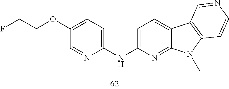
C1=NC(NC2=CC=C3C(=N2)N(C)C2=C3C=NC=C2)=CC=C1OCCF
